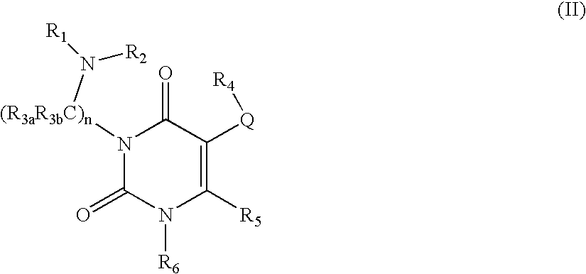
N1([(R3aR3bC)n]N([R1])[R2])C(=O)N([R6])C([R5])=C([Q][R4])C1=O
